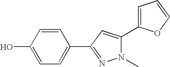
C1(O)=CC=C(C2=NN(C)C(C3=CC=CO3)=C2)C=C1
